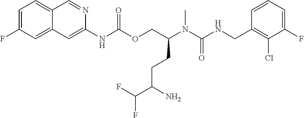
C1=CC(CNC(N(C(COC(NC2=CC3=CC(F)=CC=C3C=N2)=O)CCC(C(F)F)N)C)=O)=C(Cl)C(F)=C1
